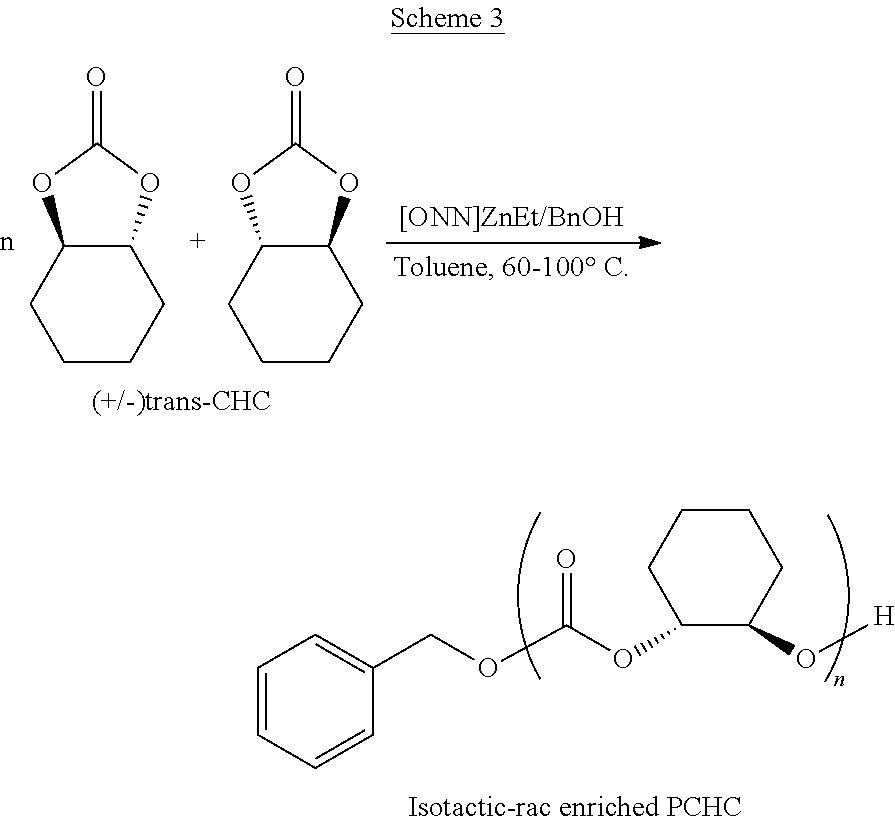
C1=CC=CC(COC(=O)OC2C(O[H])CCCC2)=C1.C12C(OC(=O)O1)CCCC2.C12C(OC(=O)O1)CCCC2
